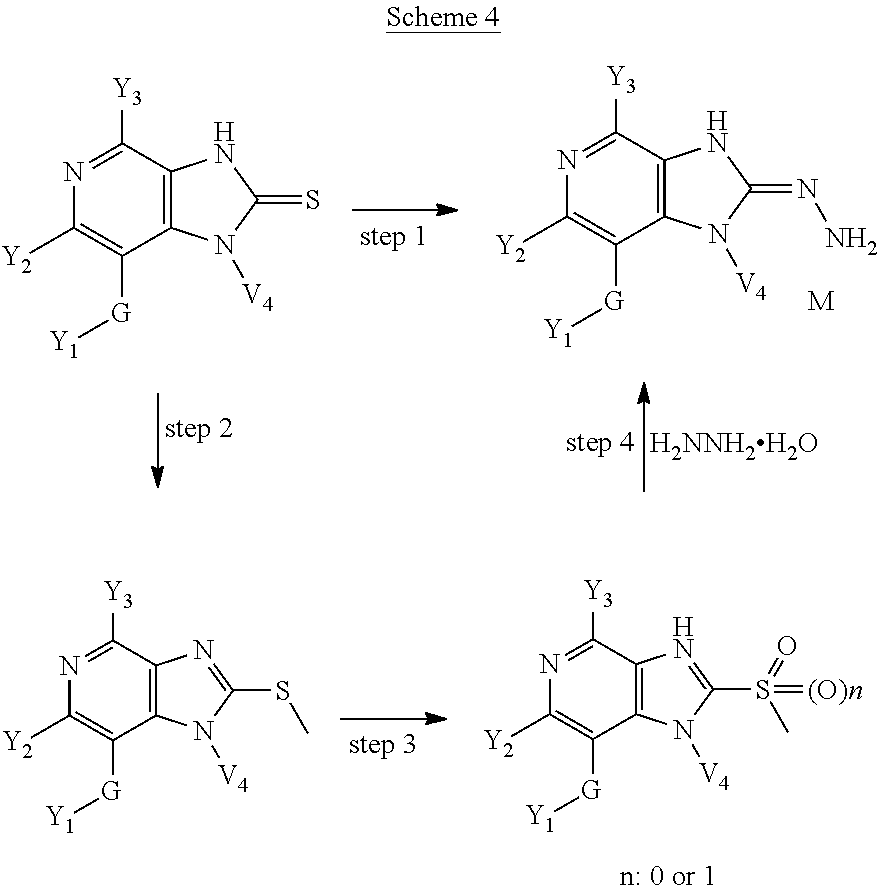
N1=C([Y3])C2=C(C([G][Y1])=C1[Y2])N([V4])C(SC)=N2.N1=C([Y3])C2=C(C([G][Y1])=C1[Y2])N([V4])C(S(C)(=O)=[(O)n])=N2.N1=C([Y3])C2=C(C([G][Y1])=C1[Y2])N([V4])C(=S)N2.N1=C([Y3])C2=C(C([G][Y1])=C1[Y2])N([V4])C(=NN)N2.[H2NNH2H2O].[M]
